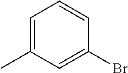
C1=C(C)C=C(Br)C=C1
